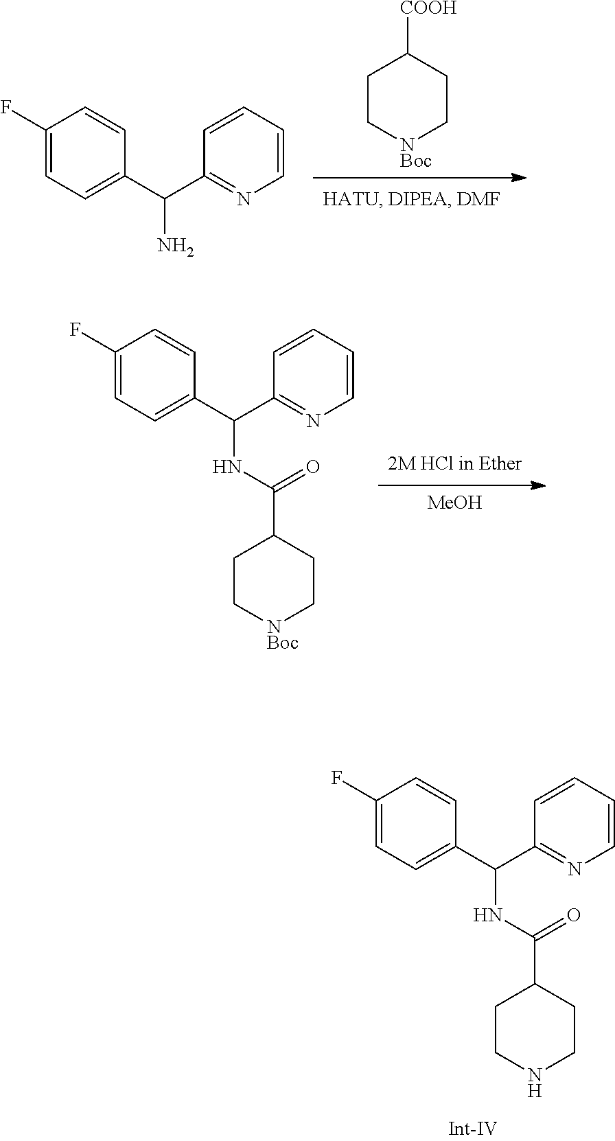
C1CNCCC1C(NC(C1=CC=C(F)C=C1)C1=NC=CC=C1)=O.C1C[NBoc]CCC1C(NC(C1=CC=C(F)C=C1)C1=NC=CC=C1)=O.[MeOH].C1C[NBoc]CCC1[COOH].C1(F)=CC=C(C(C2=NC=CC=C2)N)C=C1
